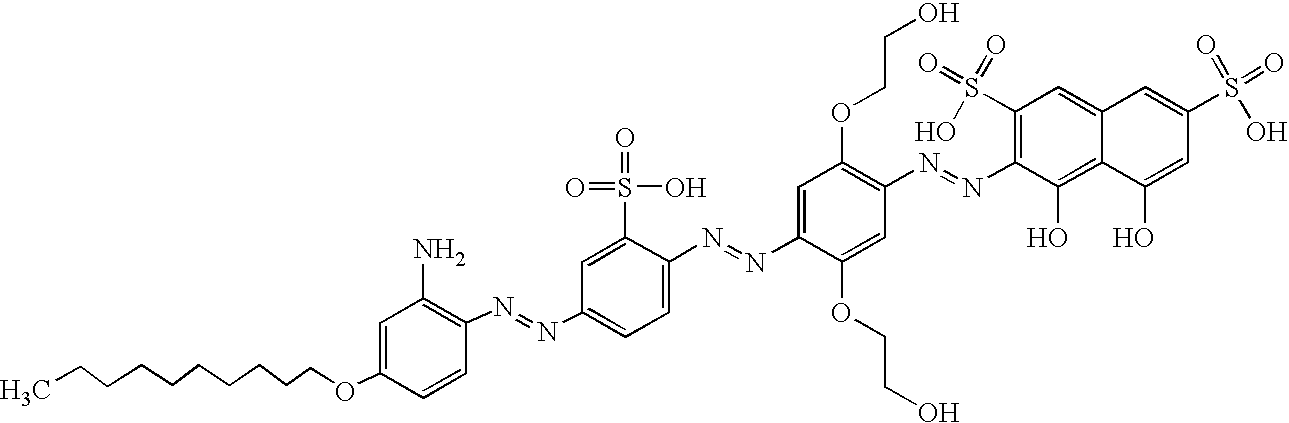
N(=NC1=CC=C(N=NC2=CC(OCCO)=C(N=NC3=C(S(=O)(O)=O)C=C4C(=C3O)C(O)=CC(S(=O)(O)=O)=C4)C=C2OCCO)C(S(=O)(O)=O)=C1)C1=C(N)C=C(OCCCCCCCCCC)C=C1
